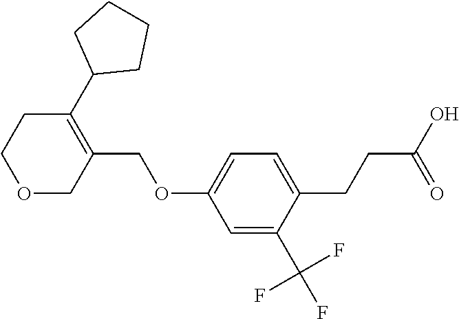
C1=C(C(F)(F)F)C(CCC(O)=O)=CC=C1OCC1=C(C2CCCC2)CCOC1
